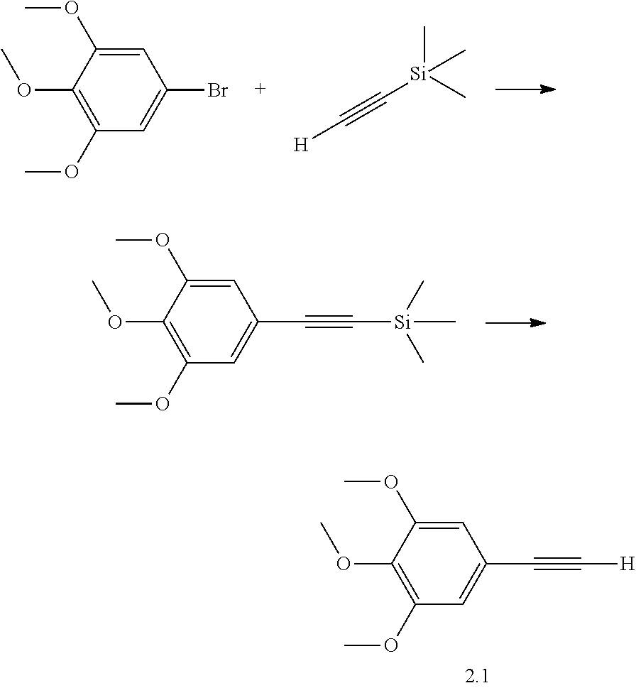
C1=C(OC)C(OC)=C(OC)C=C1Br.C([Si](C)(C)C)#C[H].C1=C(OC)C(OC)=C(OC)C=C1C#C[Si](C)(C)C.C1=C(OC)C(OC)=C(OC)C=C1C#C[H]
